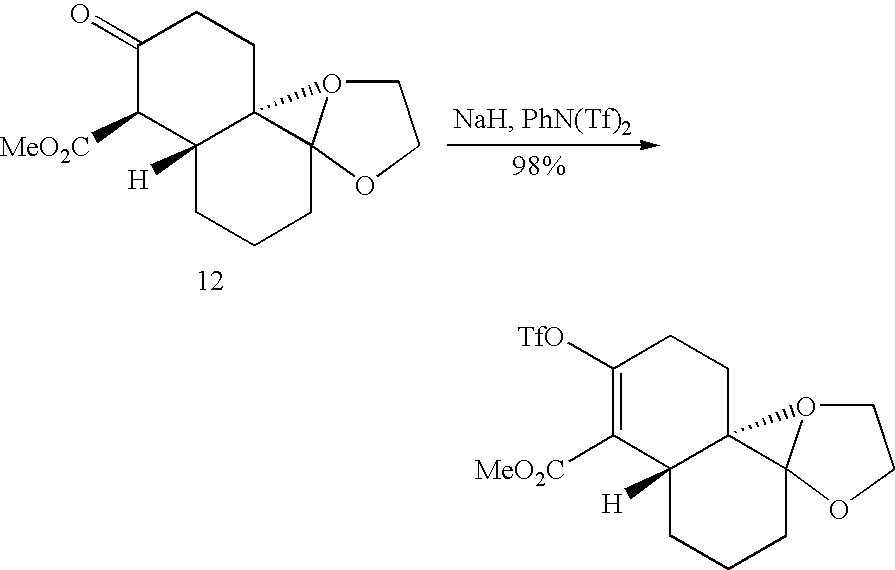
C1([TfO])=C([MeO2C])C2([H])C3(CC1)O1CCOC31CCC2.C1(=O)C([MeO2C])C2([H])C3(CC1)O1CCOC31CCC2
